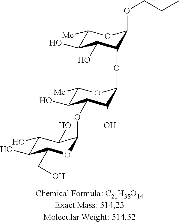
C1(O)C(O)C(CO)OC(OC2C(O)C([Me])OC(OC3C(O)C(O)C([Me])OC3OCCC)C2O)C1O
